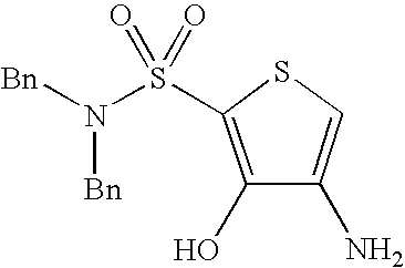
[Bn]N([Bn])S(=O)(=O)C1=C(O)C(N)=CS1
